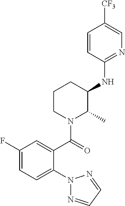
N1(C2=CC=C(F)C=C2C(N2C(C)C(NC3=NC=C([CF3])C=C3)CCC2)=O)N=CC=N1
